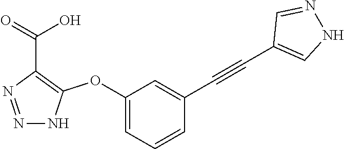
N1=NC(C(=O)O)=C(OC2=CC=CC(C#CC3=CNN=C3)=C2)N1
